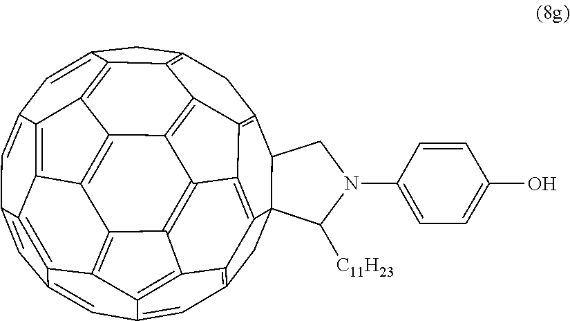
C1=C2C=C3CC4=C5C6=C7C8=C9C%10=C%11C(=CC%12=C%10C%10=C8C6=C(C6C%10(C%12)C([C11H23])N(C8=CC=C(O)C=C8)C6)C4)C=C4C=C1C1=C4C%11=C9C4=C7C(=C35)C2=C14
